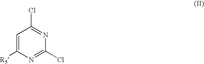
C1=C([R5])N=C(Cl)N=C1Cl
